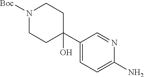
C1=NC(N)=CC=C1C1(O)CCN([Boc])CC1
